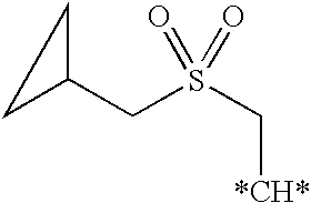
C1(CS(C[*CH*])(=O)=O)CC1
